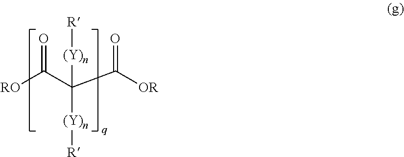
[RO]C(C(C([OR])=O)([(Y)n][R])[(Y)n][R])=O
